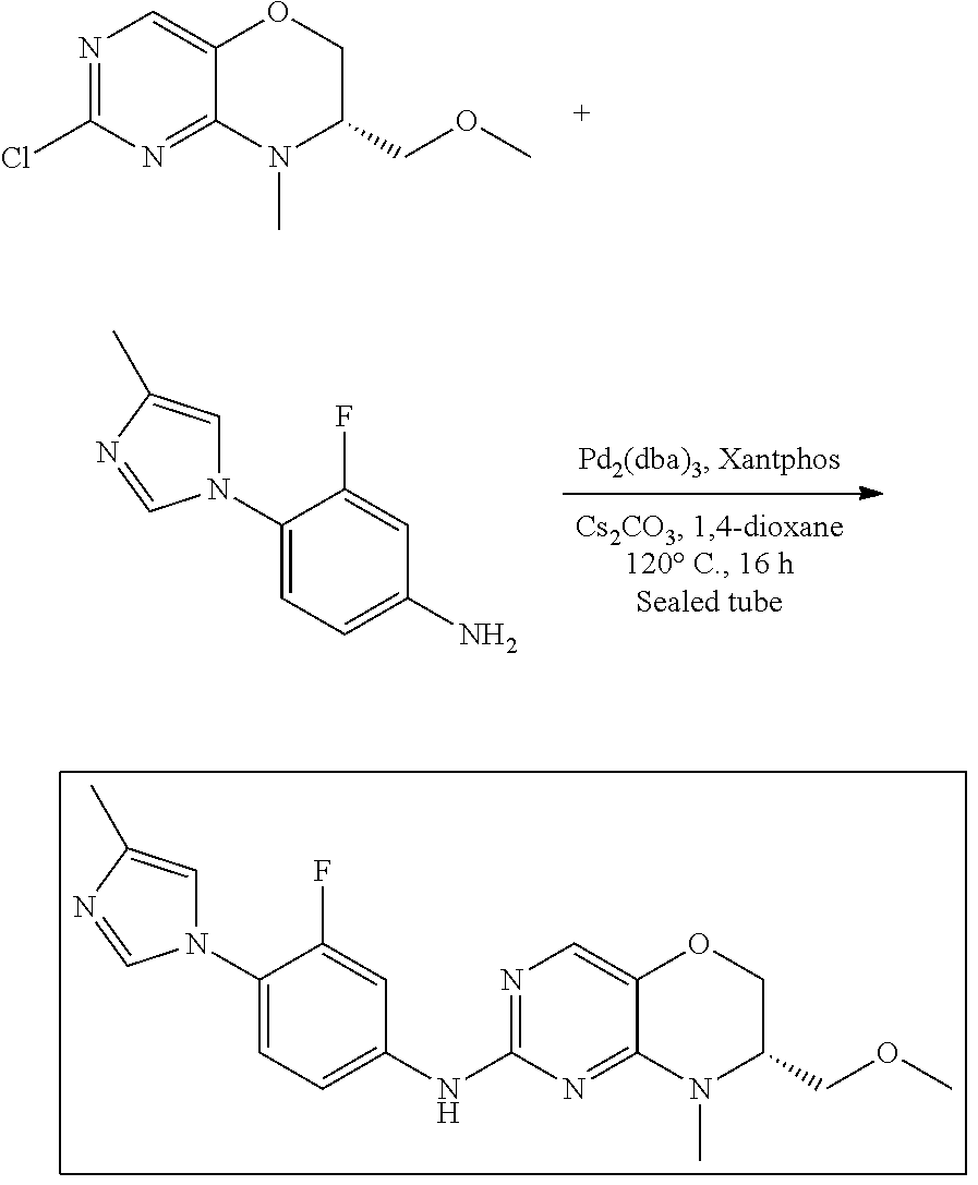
NC1=CC=C(N2C=C(C)N=C2)C(F)=C1.N1=C(Cl)N=C2C(=C1)OCC(COC)N2C.N1=C(NC2=CC=C(N3C=C(C)N=C3)C(F)=C2)N=C2C(=C1)OCC(COC)N2C
